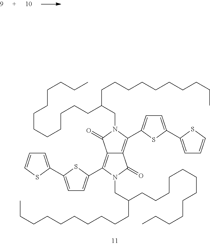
C1=C(C2=CC=C(C3=C4C(=C(C5=CC=C(C6=CC=CS6)S5)N(CC(CCCCCCCCCCCC)CCCCCCCCCC)C4=O)C(=O)N3CC(CCCCCCCCCCCC)CCCCCCCCCC)S2)SC=C1
